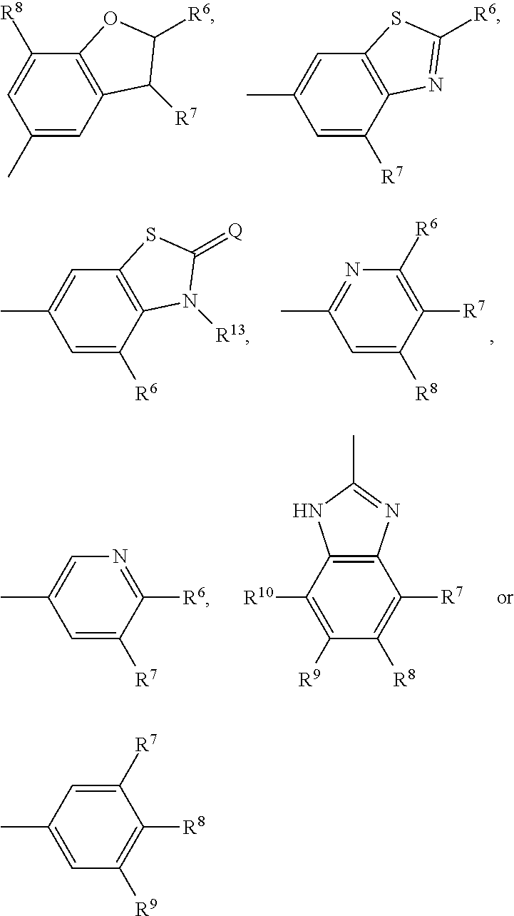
C1(C)=CC2=C(C([R8])=C1)OC([R6])C2[R7].C1=C([R7])C2=C(C=C1C)SC([R6])=N2.C1=C([R6])C2=C(C=C1C)SC(=[Q])N2[R13].C1=C([R8])C([R7])=C([R6])N=C1C.C1=C([R7])C([R6])=NC=C1C.C12=C(C([R10])=C([R9])C([R8])=C1[R7])NC(C)=N2.C1([R7])=CC(C)=CC([R9])=C1[R8]
